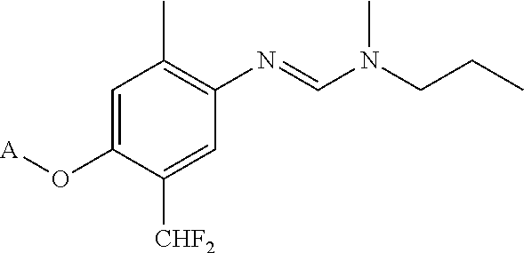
C1=C(O[A])C([CHF2])=CC(N=CN(CCC)C)=C1C
